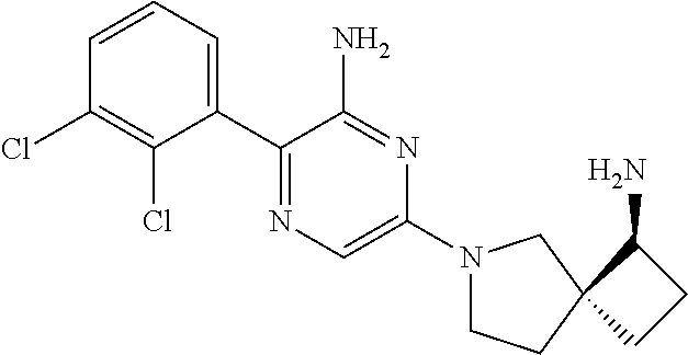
C1(C2=NC=C(N3CCC4(C3)CCC4N)N=C2N)=CC=CC(Cl)=C1Cl
